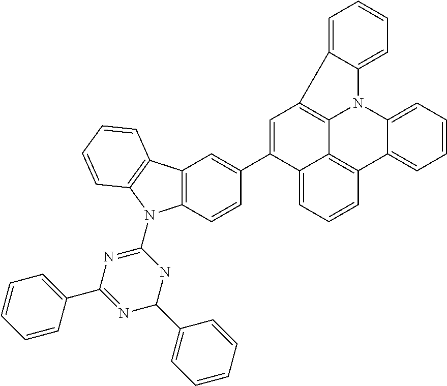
C1=CC=C2C(=C1)C1=C3N2C2=CC=CC=C2C2=C3C(=CC=C2)C(C2=CC3=C(C=C2)N(C2=NC(C4=CC=CC=C4)=NC(C4=CC=CC=C4)N2)C2=C3C=CC=C2)=C1
